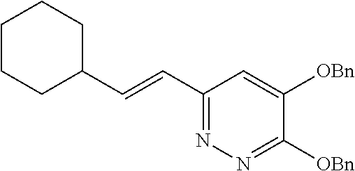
C(=CC1=NN=C([OBn])C([OBn])=C1)C1CCCCC1
